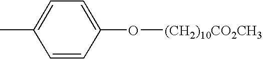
C1=C(C)C=CC(O[(CH2)10CO2CH3])=C1
